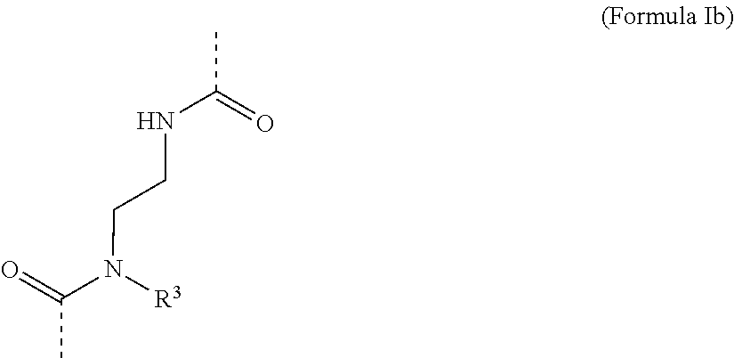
N(C(=O)C)([R3])CCNC(=O)C
